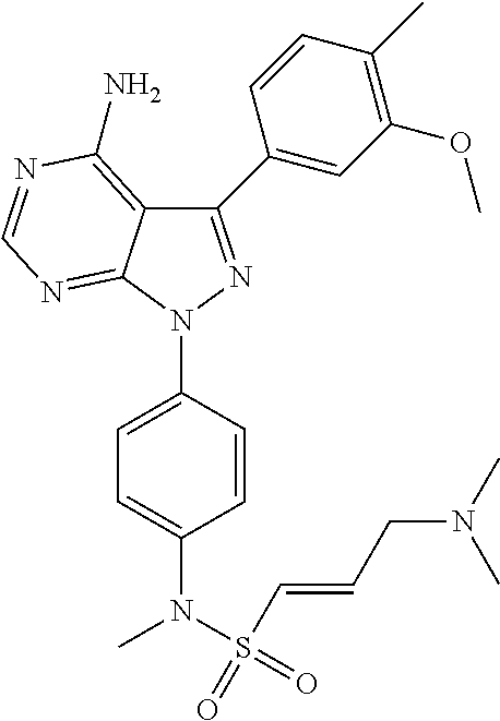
C1(C2=CC(OC)=C(C)C=C2)=NN(C2=CC=C(N(S(C=CCN(C)C)(=O)=O)C)C=C2)C2=NC=NC(N)=C12
